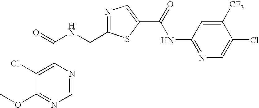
C1=NC(C(=O)NCC2=NC=C(C(NC3=NC=C(Cl)C([CF3])=C3)=O)S2)=C(Cl)C(OC)=N1
